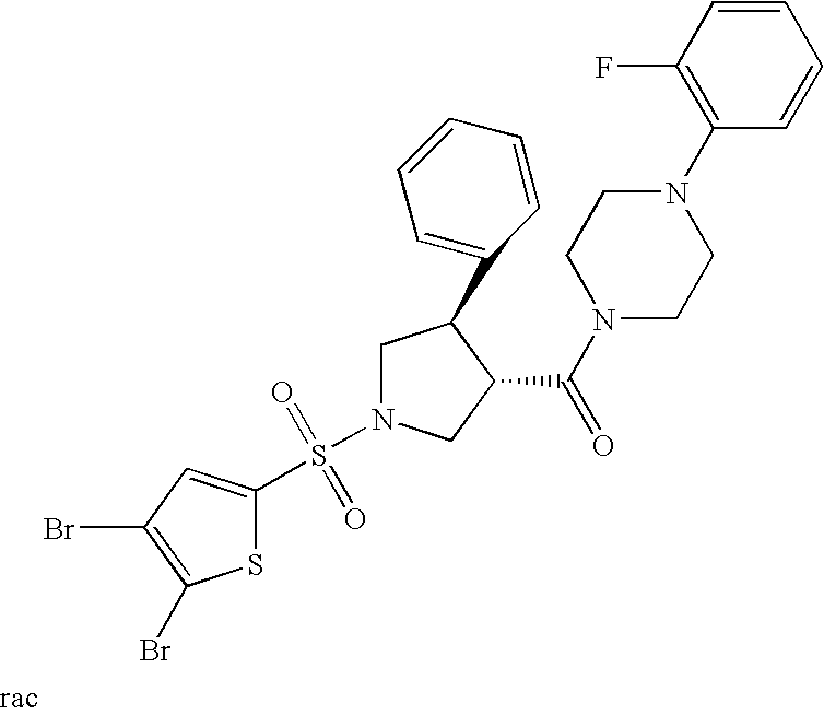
C1N(S(=O)(=O)C2=CC(Br)=C(Br)S2)CC(C(N2CCN(C3=C(F)C=CC=C3)CC2)=O)C1C1=CC=CC=C1
